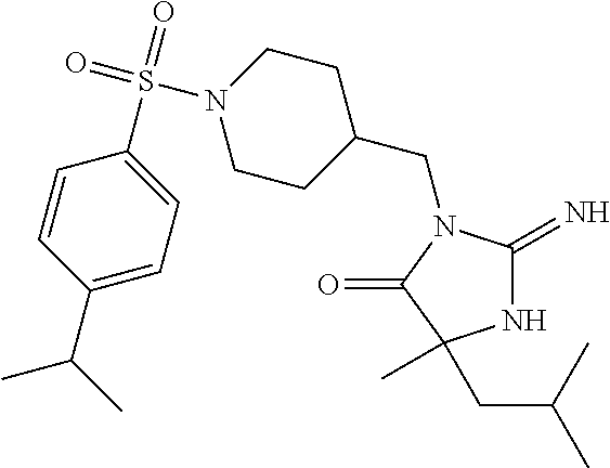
C1(CN2C(=N)NC(C)(CC(C)C)C2=O)CCN(S(=O)(=O)C2=CC=C(C(C)C)C=C2)CC1
